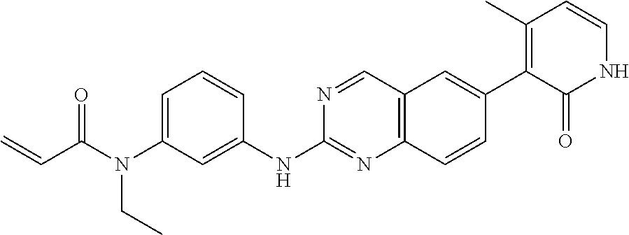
C1=C(N(C(C=C)=O)CC)C=C(NC2=NC3=C(C=N2)C=C(C2=C(C)C=CNC2=O)C=C3)C=C1
